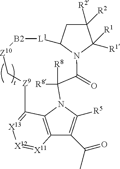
C1([R2])([R2])CC2N(C1([R1])[R1])C(=O)C([R8])([R8])N1C([R5])=C(C(C)=O)C3=C1C(=[X13][X12]=[X11]3)[Z9]C[Z10][B2][L1]2
